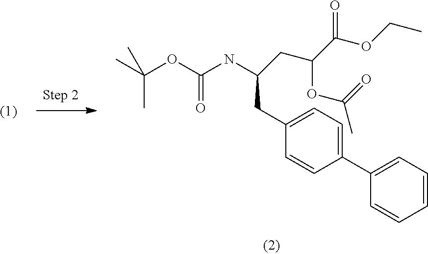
C1(C2=CC=C(CC(NC(OC(C)(C)C)=O)CC(OC(C)=O)C(OCC)=O)C=C2)=CC=CC=C1
